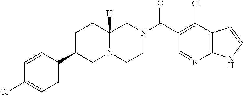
C12=C(C(Cl)=C(C(N3CCN4C([H])(C3)CCC(C3=CC=C(Cl)C=C3)C4)=O)C=N1)C=CN2
